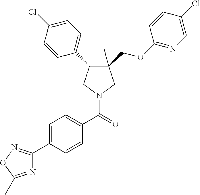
C1(COC2=NC=C(Cl)C=C2)(C)C(C2=CC=C(Cl)C=C2)CN(C(C2=CC=C(C3=NOC(C)=N3)C=C2)=O)C1
